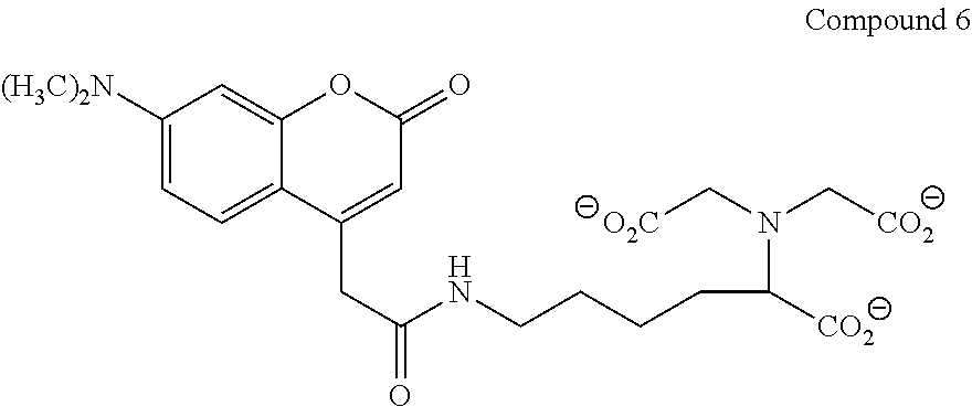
C1([(H3C)2N])=CC=C2C(=C1)OC(=O)C=C2CC(NCCCCC([CO2])N(C[CO2])C[O2C])=O
